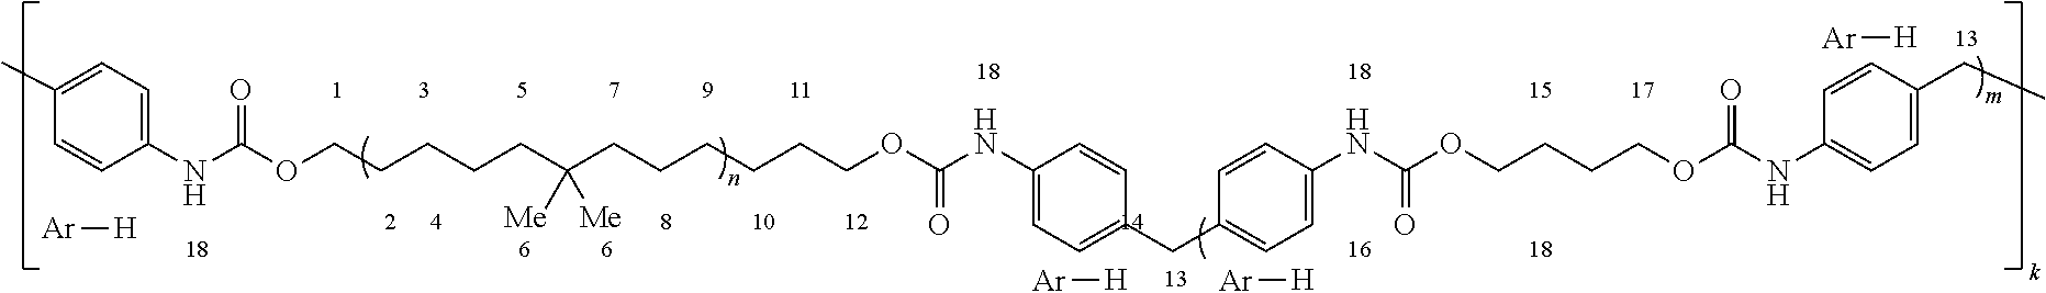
C1=CC(NC(OCCCCCC(CCCCCCOC(NC2=CC=C(CC3=CC=C(NC(OCCCCOC(=O)NC4=CC=C(CC)C=C4)=O)C=C3)C=C2)=O)([Me])[Me])=O)=CC=C1C.[Ar][H].[Ar][H].[Ar][H].[Ar][H]
